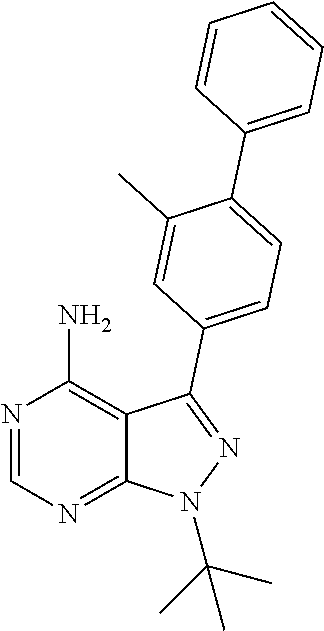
N1=CN=C2C(=C1N)C(C1=CC=C(C3=CC=CC=C3)C(C)=C1)=NN2C(C)(C)C
